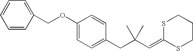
O(C1=CC=C(CC(C=C2SCCCS2)(C)C)C=C1)CC1=CC=CC=C1
